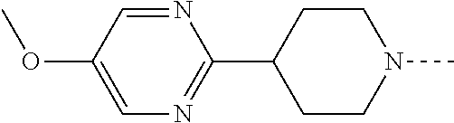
N1=CC(OC)=CN=C1C1CCN(C)CC1
